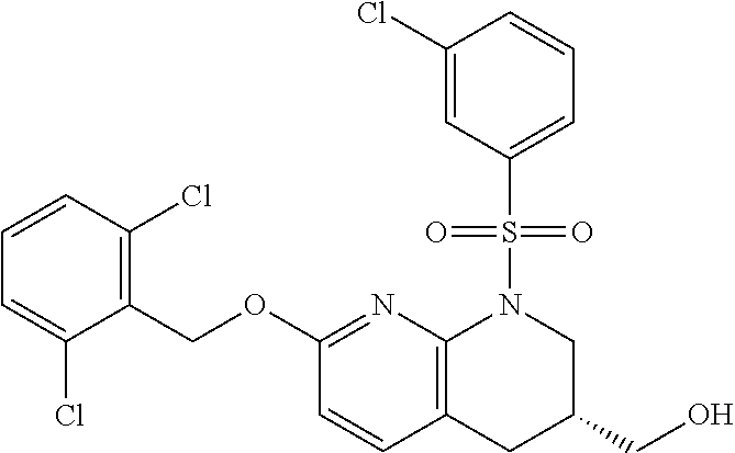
C1(COC2=NC3=C(C=C2)CC(CO)CN3S(C2=CC=CC(Cl)=C2)(=O)=O)=C(Cl)C=CC=C1Cl
